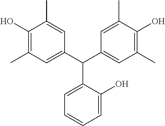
C1(O)=C(C)C=C(C(C2=CC(C)=C(O)C(C)=C2)C2=CC=CC=C2O)C=C1C
